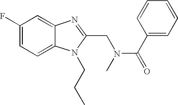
C1(F)=CC=C2C(=C1)N=C(CN(C(=O)C1=CC=CC=C1)C)N2CCC
